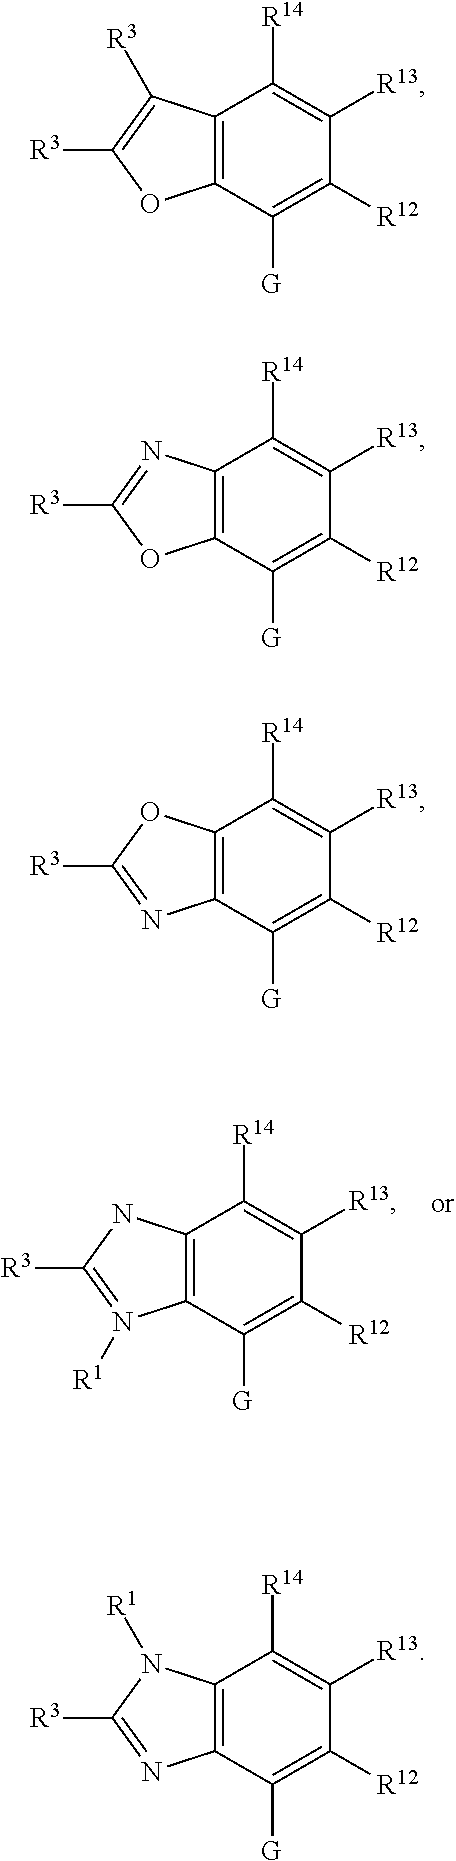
C12=C(C([G])=C([R12])C([R13])=C1[R14])OC([R3])=N2.C12=C(C([G])=C([R12])C([R13])=C1[R14])N([R1])=C([R3])N2.C12=C(C([G])=C([R12])C([R13])=C1[R14])OC([R3])=C2[R3].C12=C(C([G])=C([R12])C([R13])=C1[R14])N=C([R3])O2.C12=C(C([G])=C([R12])C([R13])=C1[R14])N=C([R3])N2[R1]
